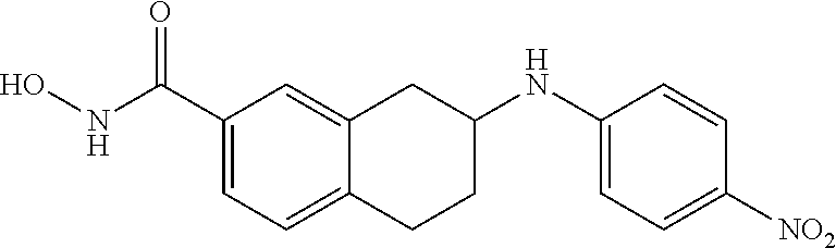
C1(C(NO)=O)=CC=C2C(=C1)CC(NC1=CC=C([NO2])C=C1)CC2
